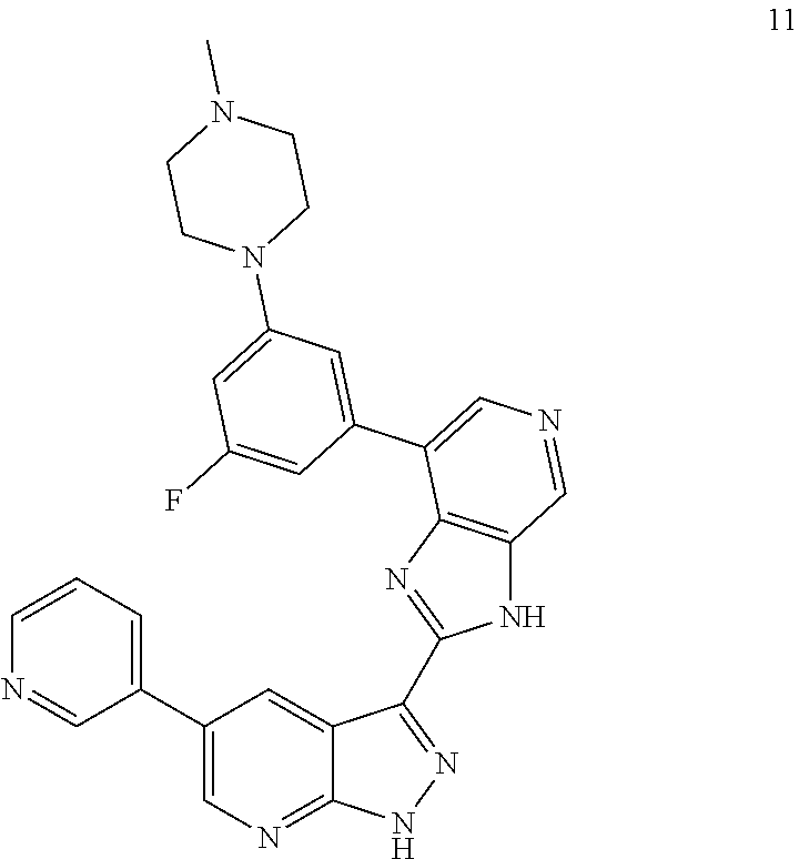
C1=CN=CC(C2=CN=C3C(=C2)C(C2=NC4=C(N2)C=NC=C4C2=CC(N4CCN(C)CC4)=CC(F)=C2)=NN3)=C1
